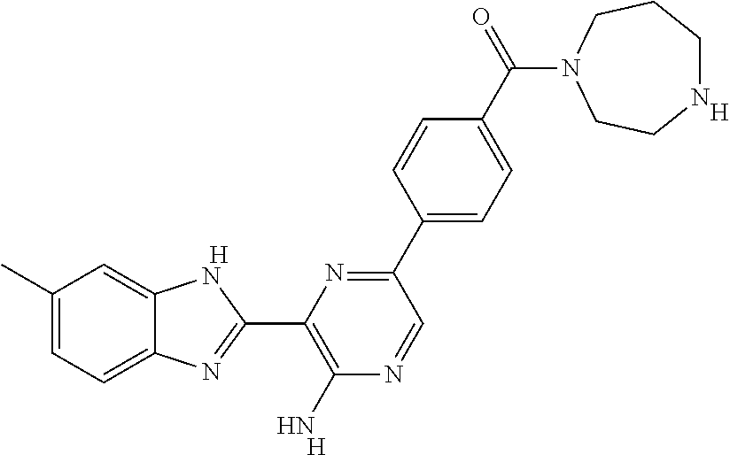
[H].[H].CC1=CC=C2C(=C1)NC(C1=C(N)N=CC(C3=CC=C(C(=O)N4CCCNCC4)C=C3)=N1)=N2.[H]
